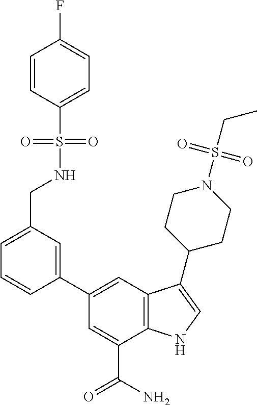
C1(C2=CC3=C(C(C(N)=O)=C2)NC=C3C2CCN(S(CC)(=O)=O)CC2)=CC(CNS(C2=CC=C(F)C=C2)(=O)=O)=CC=C1
